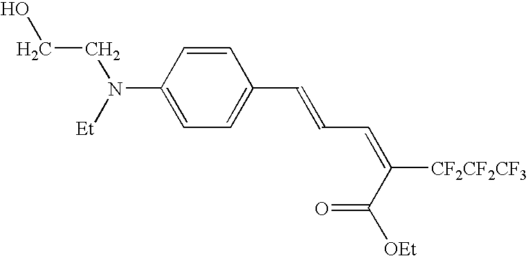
C1=CC(N([Et])CCO)=CC=C1C=CC=C([CF2CF2CF3])C([OEt])=O
